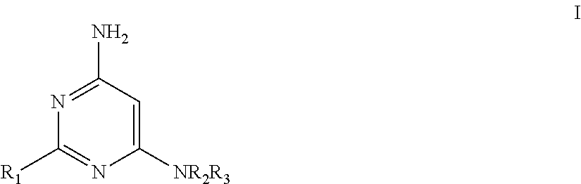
N1=C(N)C=C([NR2R3])N=C1[R1]
